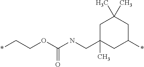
C1C(C)(CNC(OCC*)=O)CC(*)CC1(C)C
